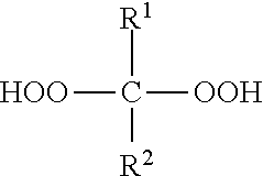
[R1]C([R2])([HOO])[OOH]
